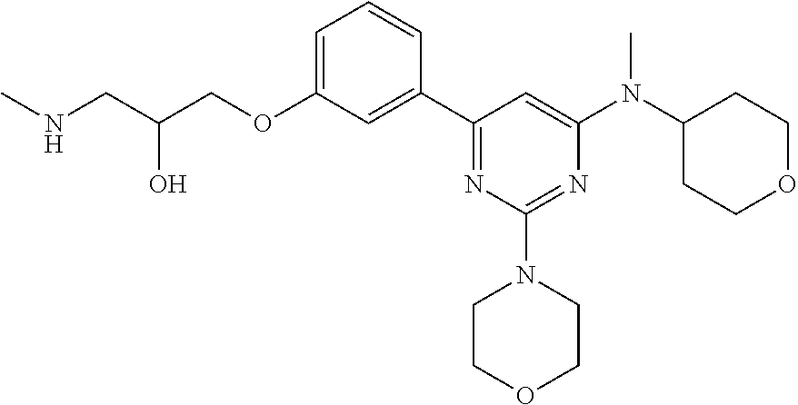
C1=C(OCC(CNC)O)C=C(C2=NC(N3CCOCC3)=NC(N(C3CCOCC3)C)=C2)C=C1
